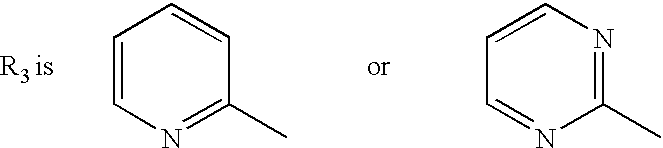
C1=CN=C(C)C=C1.C1=CN=C(C)N=C1
